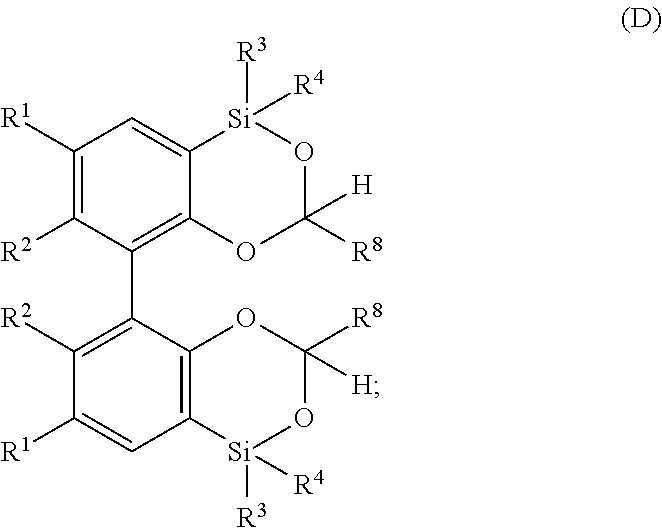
C1([R1])=C([R2])C(C2=C([R2])C([R1])=CC3=C2OC([R8])([H])O[Si]3([R3])[R4])=C2C(=C1)[Si]([R3])([R4])OC([R8])([H])O2
